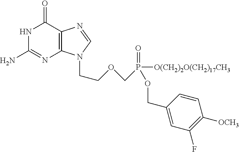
C1(COP(=O)([O(CH2)2O(CH2)17CH3])COCCN2C3=C(N=C2)C(=O)NC(N)=N3)=CC(F)=C([OCH3])C=C1
